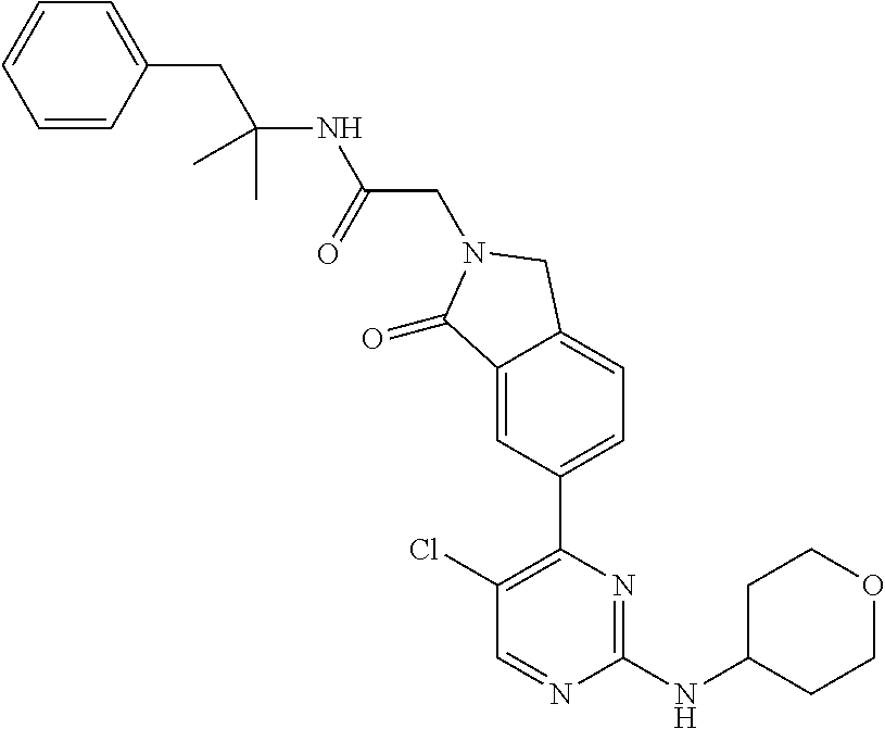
C1(Cl)=C(C2=CC=C3C(=C2)C(=O)N(CC(NC(CC2=CC=CC=C2)(C)C)=O)C3)N=C(NC2CCOCC2)N=C1
